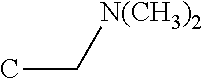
CC[N(CH3)2]
